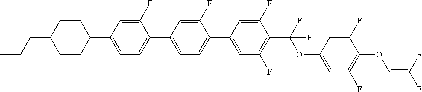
C1CC(C2=CC=C(C3=CC=C(C4=CC(F)=C(C(F)(OC5=CC(F)=C(OC=C(F)F)C(F)=C5)F)C(F)=C4)C(F)=C3)C(F)=C2)CCC1CCC
